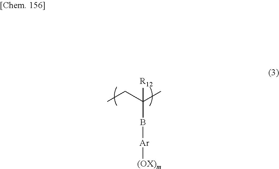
CCC(C)([R12])B[Ar][(OX)m]
